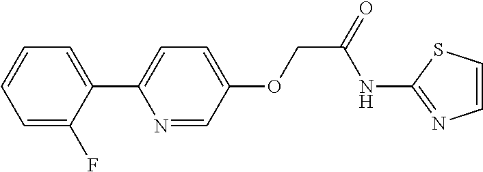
C1(C2=CC=C(OCC(=O)NC3=NC=CS3)C=N2)=CC=CC=C1F
